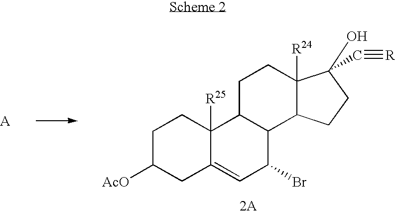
[AcO]C1CC2=CC(Br)C3C(C2([R25])CC1)CCC1([R24])C3CCC1(O)C#[R]
